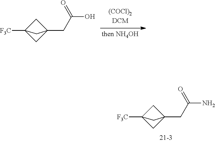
C1C2([F3C])CC1(CC(N)=O)C2.C1C2([F3C])CC1(CC(O)=O)C2
